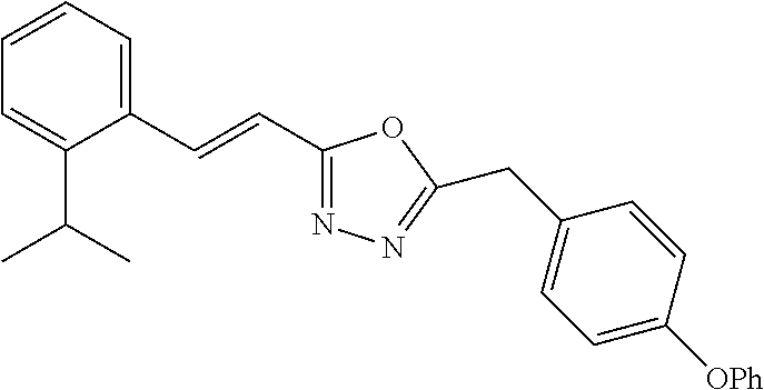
C1=CC=C(C=CC2=NN=C(CC3=CC=C([OPh])C=C3)O2)C(C(C)C)=C1
